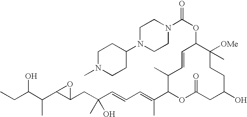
CCC(C(C1C(CC(C=CC=C(C2OC(=O)CC(O)CCC([OMe])(C)C(OC(N3CCN(C4CCN(C)CC4)CC3)=O)C=CC2C)C)(O)C)O1)C)O
